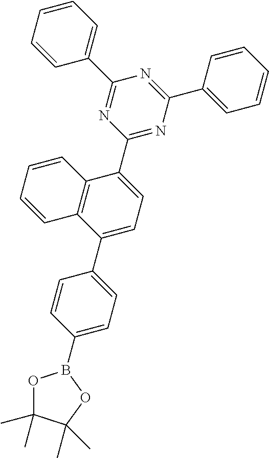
O1C(C)(C)C(C)(C)OB1C1=CC=C(C2=CC=C(C3=NC(C4=CC=CC=C4)=NC(C4=CC=CC=C4)=N3)C3=C2C=CC=C3)C=C1
